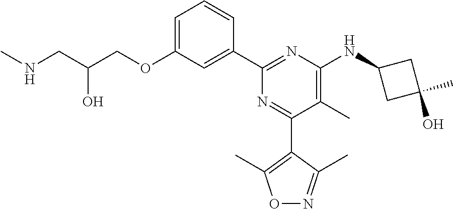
C1=C(OCC(CNC)O)C=C(C2=NC(NC3CC(O)(C)C3)=C(C)C(C3=C(C)ON=C3C)=N2)C=C1
